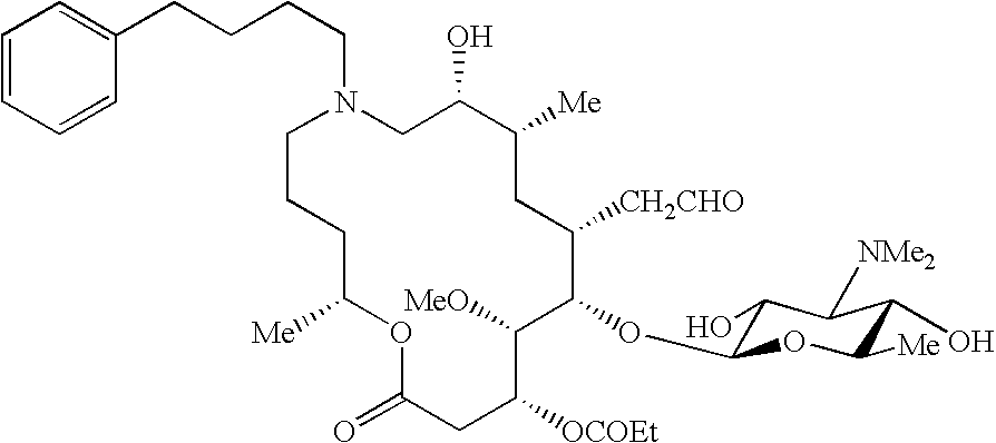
C1C(O)C([Me])CC([CH2CHO])C(OC2C(O)C([NMe2])C(O)C([Me])O2)C([MeO])C([OCOEt])CC(=O)OC([Me])CCCN1CCCCC1=CC=CC=C1
